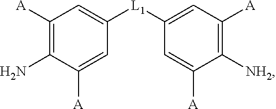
C1([A])=C(N)C([A])=CC([L1]C2=CC([A])=C([NH2])C([A])=C2)=C1
